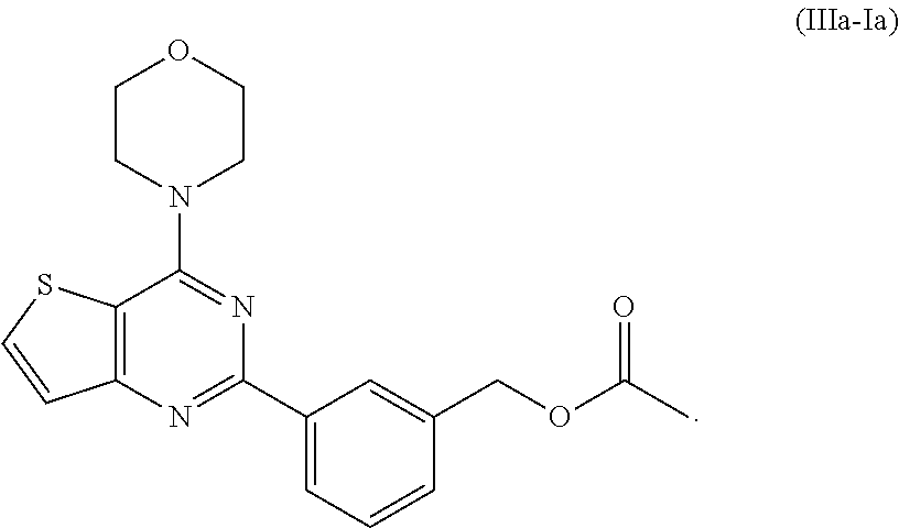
C1CN(C2=NC(C3=CC=CC(COC(C)=O)=C3)=NC3=C2SC=C3)CCO1
